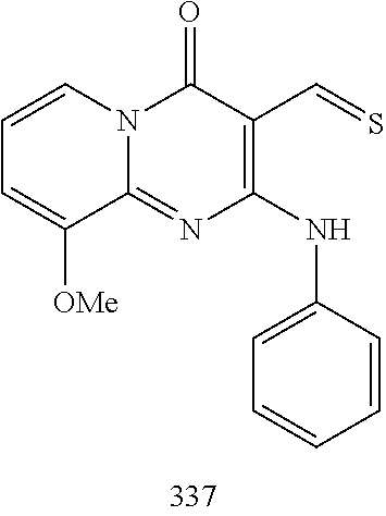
C1=CC=C([OMe])C2=NC(NC3=CC=CC=C3)=C(C=S)C(=O)N12
